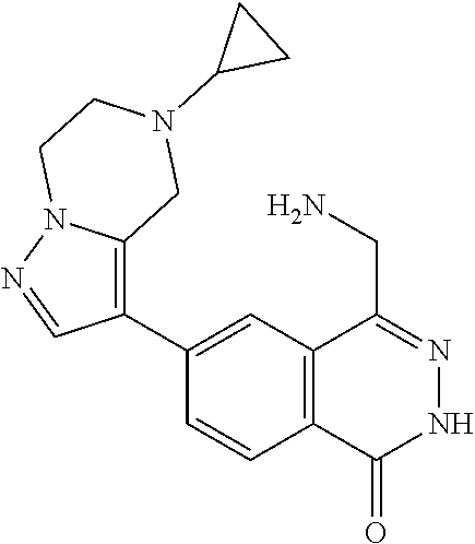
C1(C2=C3N(N=C2)CCN(C2CC2)C3)=CC2=C(C=C1)C(=O)NN=C2CN
